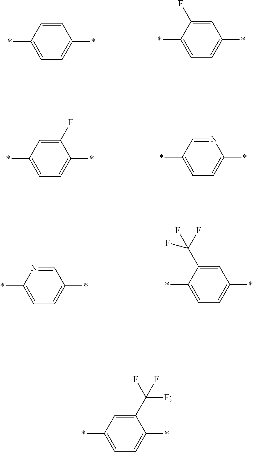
C1(*)=CC=C(*)C=C1.C1(*)=CC=C(*)C=C1F.C1(*)=CC=C(*)C(F)=C1.C1(*)=CC=C(*)N=C1.C1(*)=CC=C(*)C=N1.C1(*)=CC=C(*)C=C1C(F)(F)F.C1(*)=CC=C(*)C(C(F)(F)F)=C1
